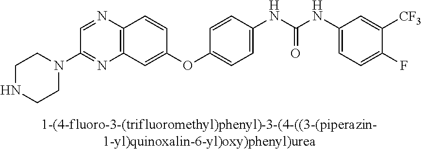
C12=C(N=CC(N3CCNCC3)=N1)C=CC(OC1=CC=C(NC(NC3=CC=C(F)C([CF3])=C3)=O)C=C1)=C2
